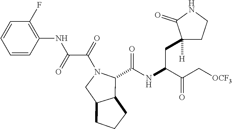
C1(NC(C(N2CC3C(CCC3)C2C(NC(CC2([H])CCNC2=O)C(=O)C[OCF3])=O)=O)=O)=C(F)C=CC=C1
